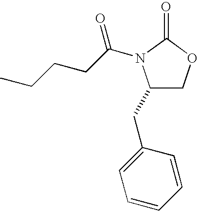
C1(CC2=CC=CC=C2)COC(=O)N1C(CCCC)=O
